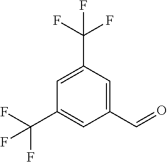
C1(C=O)=CC(C(F)(F)F)=CC(C(F)(F)F)=C1
